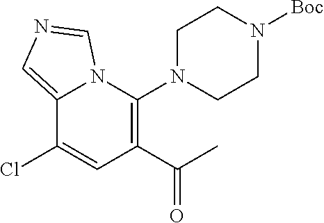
C12=CN=CN1C(N1CCN([Boc])CC1)=C(C(C)=O)C=C2Cl
